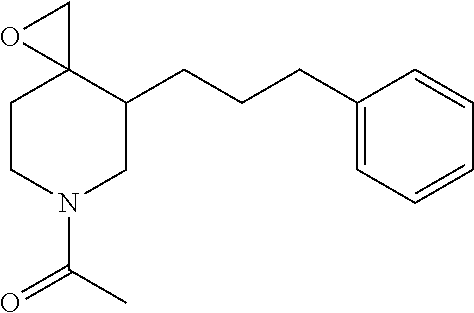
C1CN(C(=O)C)CC(CCCC2=CC=CC=C2)C12CO2
